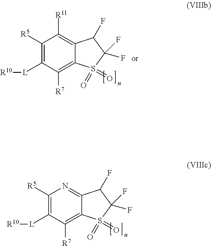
C1([R5])=C([L][R10])C([R7])=C2C(=N1)C(F)C(F)(F)S2(=O)=O.C1([R5])=C([L][R10])C([R7])=C2C(=C1[R11])C(F)C(F)(F)S2(=O)=O
